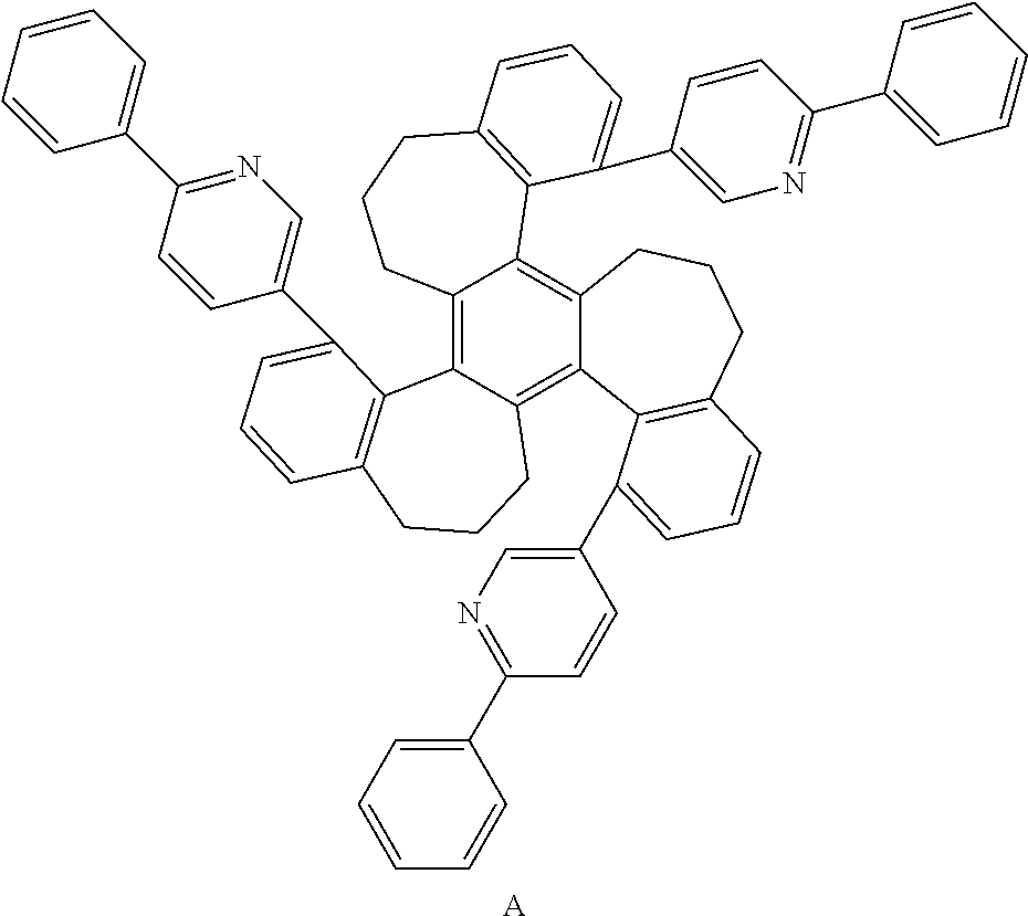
C12=C3C(=C4C(=C1C1=C(CCC2)C=CC=C1C1=CN=C(C2=CC=CC=C2)C=C1)CCCC1=C4C(C2=CN=C(C4=CC=CC=C4)C=C2)=CC=C1)CCCC1=C3C(C2=CN=C(C3=CC=CC=C3)C=C2)=CC=C1.[A]
